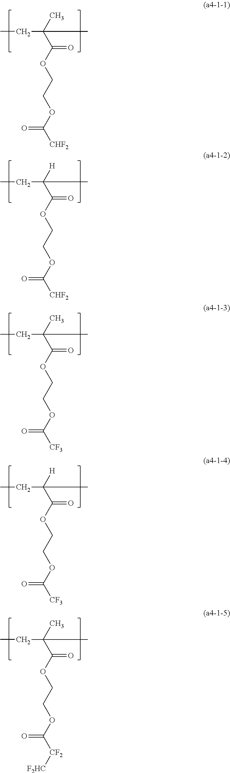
CCC(C(OCCOC([CHF2])=O)=O)(C)C.CCC(C(OCCOC([CHF2])=O)=O)([H])C.CCC(C(OCCOC([CF3])=O)=O)(C)C.CCC(C(OCCOC([CF3])=O)=O)([H])C.CCC(C(OCCOC([CF2][F2HC])=O)=O)(C)C
